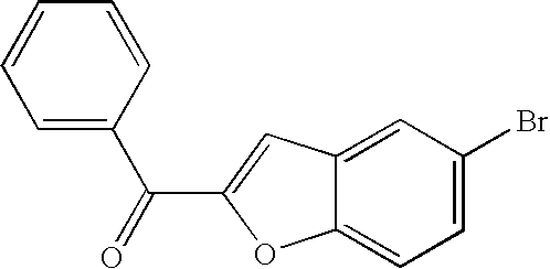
C1=CC=CC(C(=O)C2=CC3=CC(Br)=CC=C3O2)=C1
